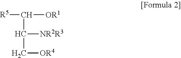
[R5]C([OR1])C([NR2R3])C[OR4]
